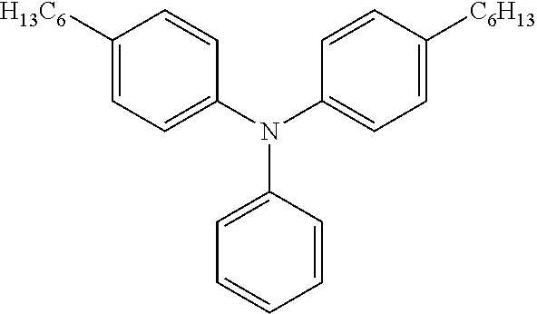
C1([H13C6])=CC=C(N(C2=CC=C([C6H13])C=C2)C2=CC=CC=C2)C=C1
